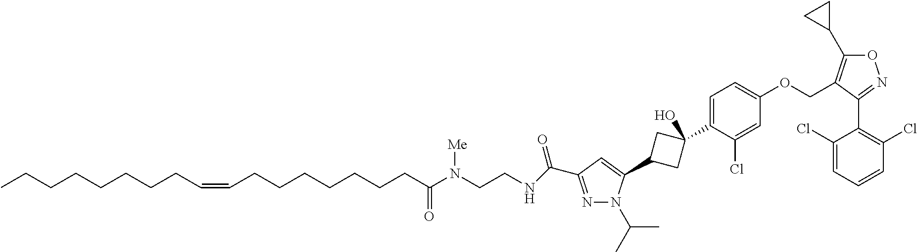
N1=C(C(NCCN(C(CCCCCCCC=CCCCCCCCC)=O)[Me])=O)C=C(C2CC(C3=CC=C(OCC4=C(C5CC5)ON=C4C4=C(Cl)C=CC=C4Cl)C=C3Cl)(O)C2)N1C(C)C
